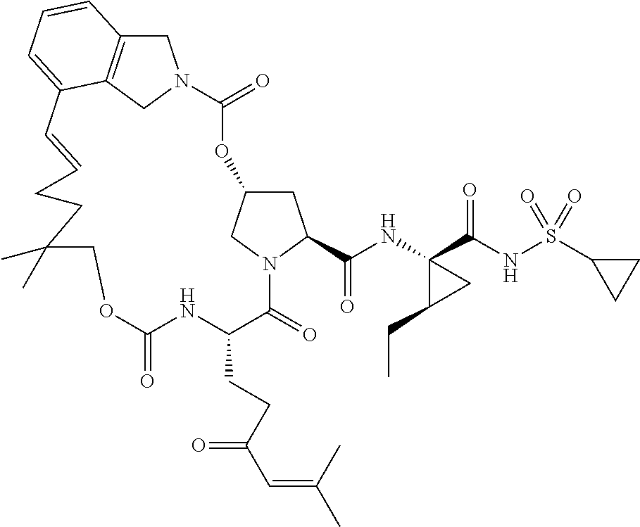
O1C2CC(C(NC3(C(NS(C4CC4)(=O)=O)=O)C(CC)C3)=O)N(C2)C(=O)C(CCC(C=C(C)C)=O)NC(=O)OCC(C)(C)CCC=CC2=CC=CC3=C2CN(C1=O)C3
